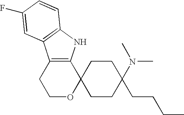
C1OC2(C3=C(C1)C1=C(N3)C=CC(F)=C1)CCC(CCCC)(N(C)C)CC2
